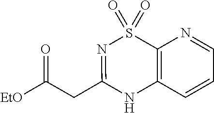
C12=C(C=CC=N1)NC(CC(=O)[EtO])=NS2(=O)=O
